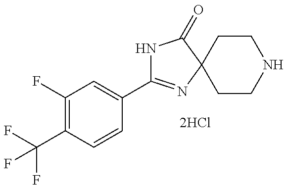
C1(F)=C(C(F)(F)F)C=CC(C2=NC3(C(=O)N2)CCNCC3)=C1
